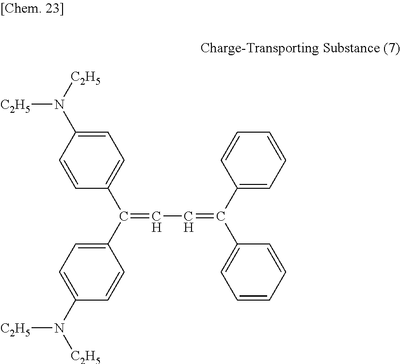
C1=C(N([C2H5])[C2H5])C=CC(C(C2=CC=C(N([C2H5])[C2H5])C=C2)=CC=C(C2=CC=CC=C2)C2=CC=CC=C2)=C1
